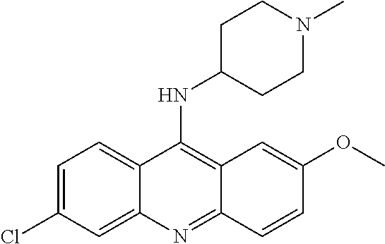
C12=CC=C(Cl)C=C1N=C1C(=C2NC2CCN(C)CC2)C=C(OC)C=C1
